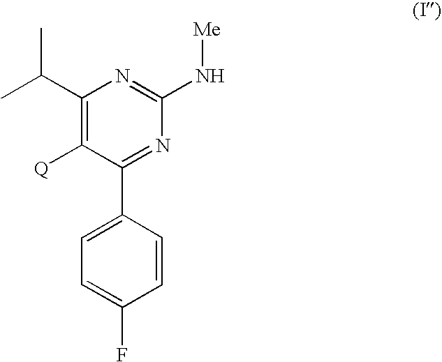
C1(C(C)C)=C([Q])C(C2=CC=C(F)C=C2)=NC(N[Me])=N1
